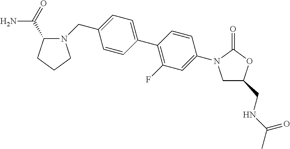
N1(CC2=CC=C(C3=C(F)C=C(N4CC(CNC(C)=O)OC4=O)C=C3)C=C2)C(C(=O)N)CCC1
